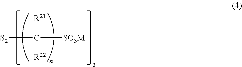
[S2]C([R21])([R22])[SO3M]
